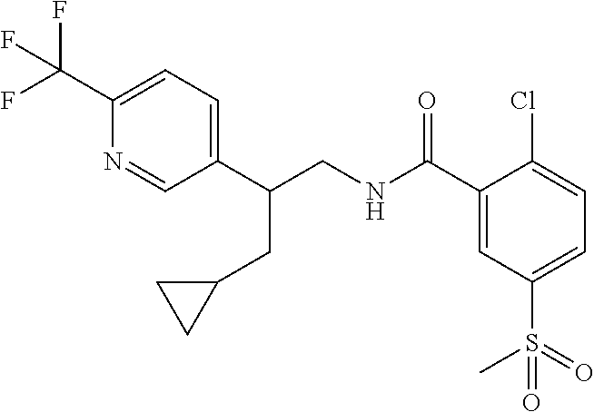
C1(C(CNC(=O)C2=CC(S(=O)(C)=O)=CC=C2Cl)CC2CC2)=CC=C(C(F)(F)F)N=C1
